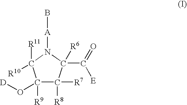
C1([R9])(O[D])C([R8])([R7])C([R6])(C(=O)[E])N([A]B)C1([R10])[R11]
